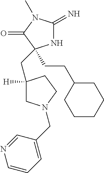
N1C(=N)N(C)C(=O)C1(CCC1CCCCC1)CC1([H])CN(CC2=CC=CN=C2)CC1
